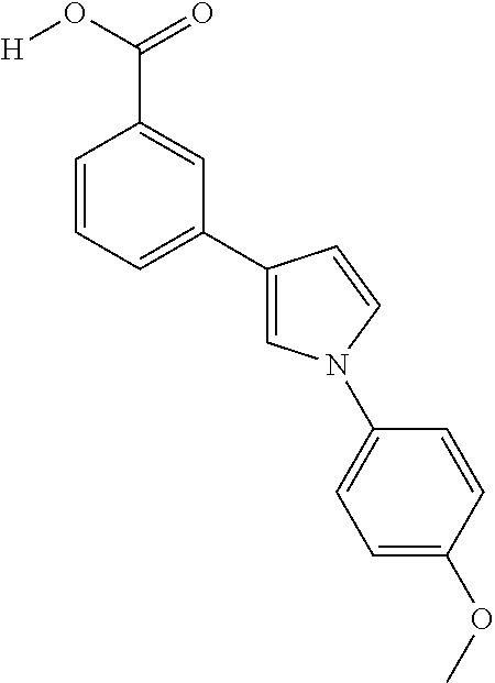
C1=CC=C(C2=CN(C3=CC=C(OC)C=C3)C=C2)C=C1C(O[H])=O
